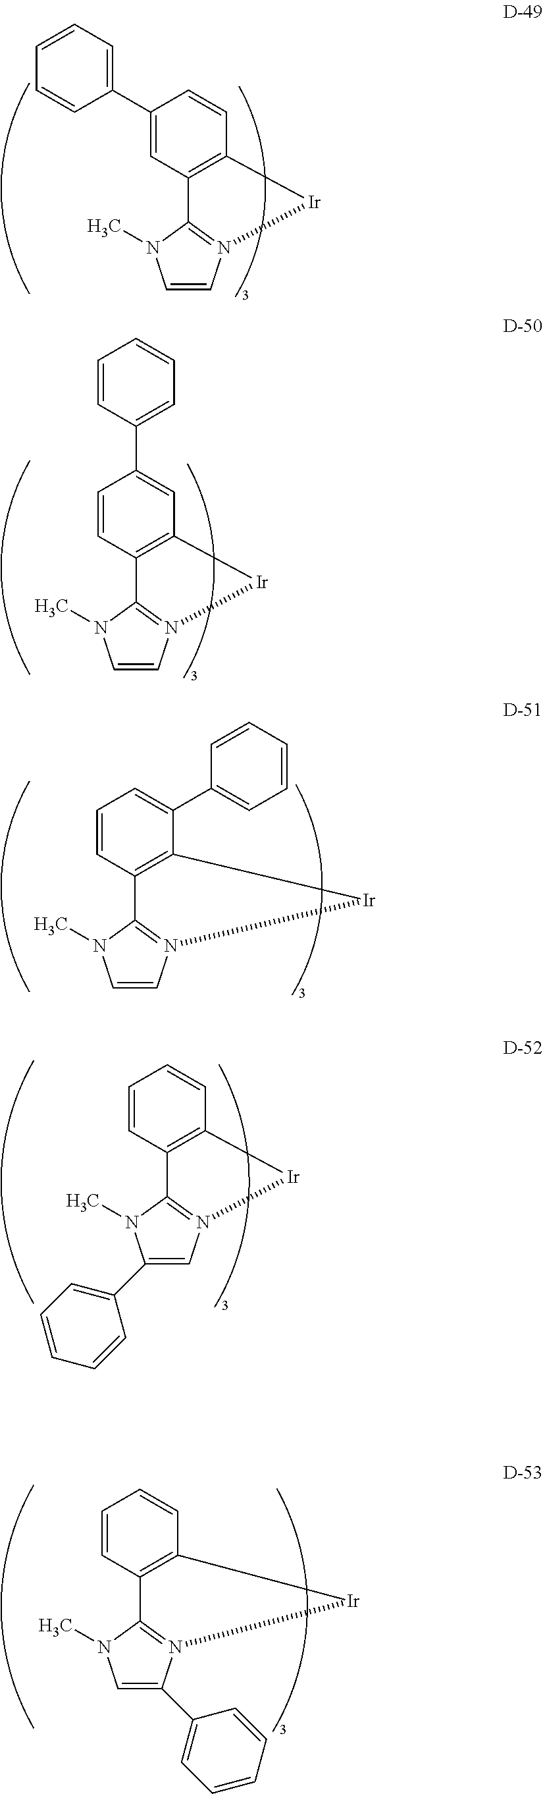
C1(C2=CC=CC=C2)=CC2=C(C=C1)[Ir]N1=C2N(C)C=C1.C1=CC2=C(C=C1C1=CC=CC=C1)[Ir]N1=C2N(C)C=C1.C1=CC2=C(C(C3=CC=CC=C3)=C1)[Ir]N1=C2N(C)C=C1.C1=CC2=C(C=C1)[Ir]N1=C2N(C)C(C2=CC=CC=C2)=C1.C1=CC2=C(C=C1)[Ir]N1=C2N(C)C=C1C1=CC=CC=C1
